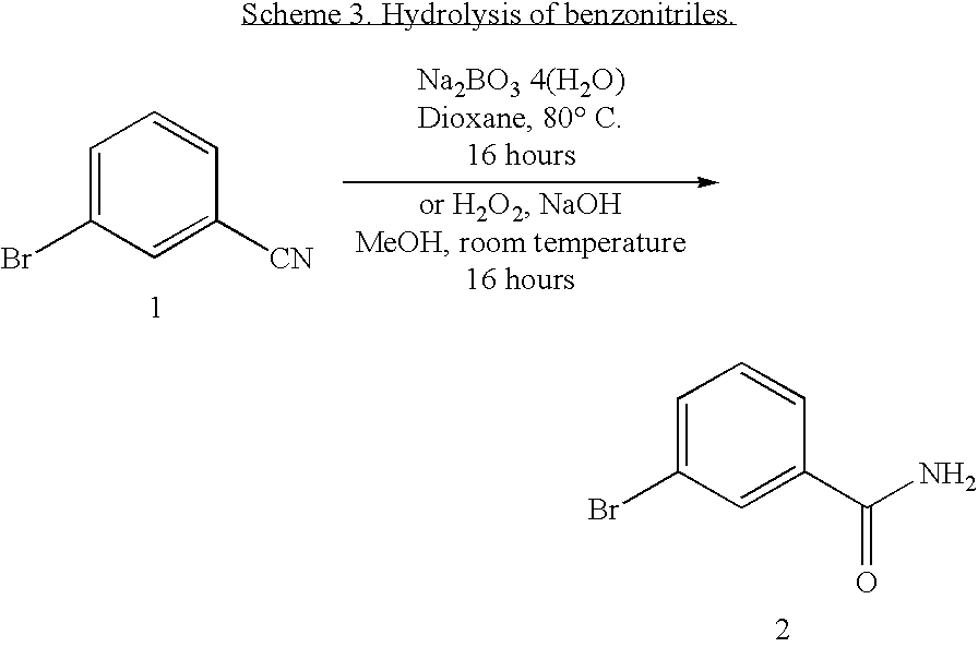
C1=C(Br)C=C([CN])C=C1.C1=C(Br)C=C(C(N)=O)C=C1
